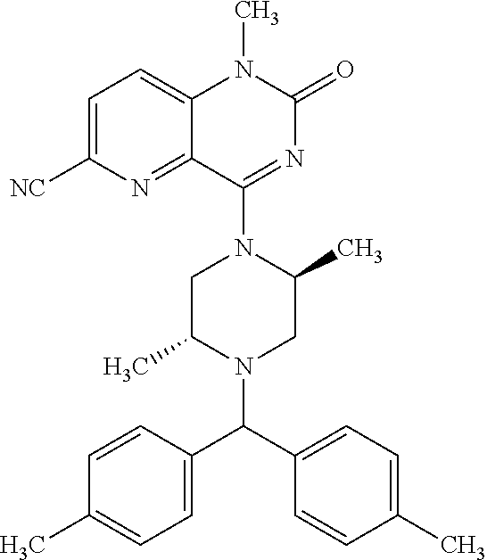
C1=C([NC])N=C2C(=C1)N(C)C(=O)N=C2N1CC(C)N(C(C2=CC=C(C)C=C2)C2=CC=C(C)C=C2)CC1C
